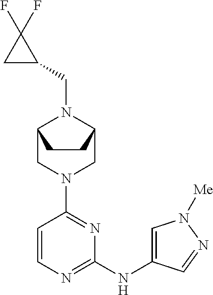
C1=CN=C(NC2=CN([Me])N=C2)N=C1N1CC2N(CC3C(F)(F)C3)C(C1)CC2
